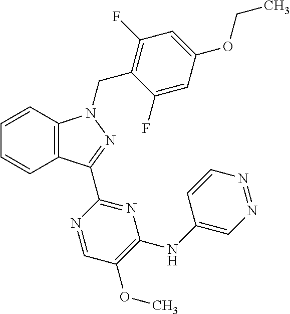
C12=C(C(C3=NC(NC4=CN=NC=C4)=C(OC)C=N3)=NN1CC1=C(F)C=C(OCC)C=C1F)C=CC=C2
